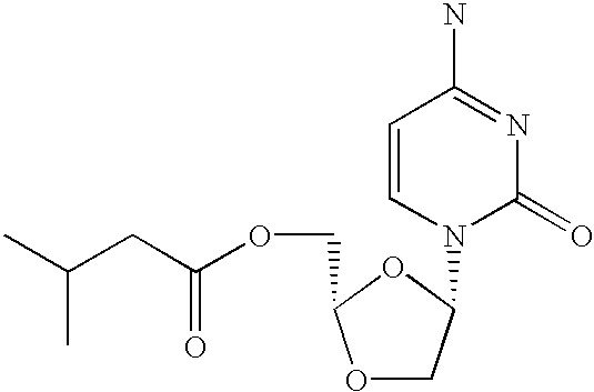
C(C)(C)CC(OCC1OCC(N2C(=O)N=C(N)C=C2)O1)=O
